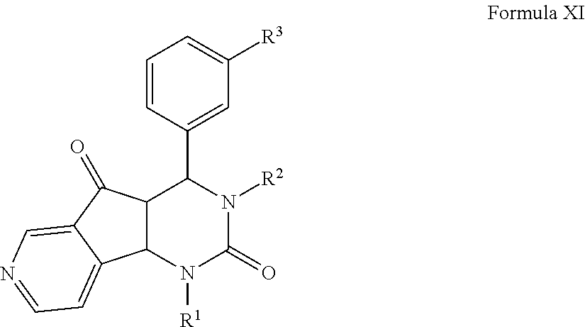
C1(C2C3C(N([R1])C(=O)N2[R2])C2=CC=NC=C2C3=O)=CC([R3])=CC=C1
